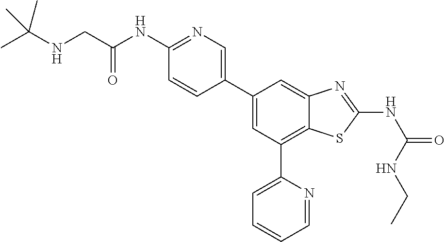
C1(C2=CN=C(NC(CNC(C)(C)C)=O)C=C2)=CC(C2=CC=CC=N2)=C2C(=C1)N=C(NC(=O)NCC)S2
